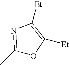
C1(C)=NC([Et])=C([Et])O1
